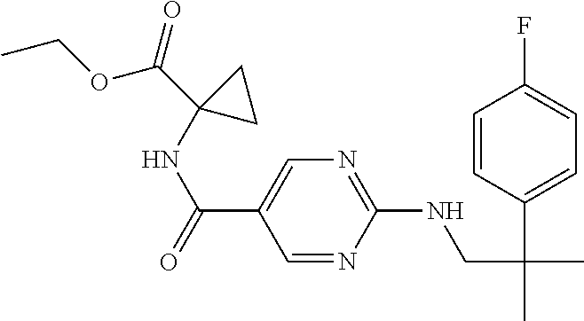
C(C1=CN=C(NCC(C)(C2=CC=C(F)C=C2)C)N=C1)(=O)NC1(C(OCC)=O)CC1
